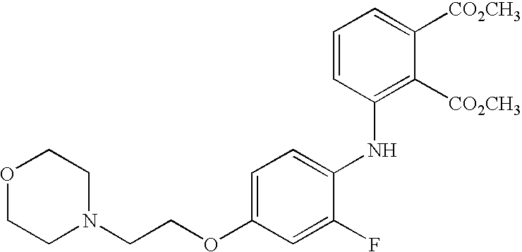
O1CCN(CCOC2=CC=C(NC3=C([CO2CH3])C([CO2CH3])=CC=C3)C(F)=C2)CC1
